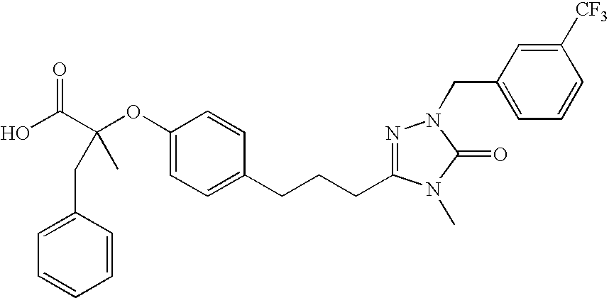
C(C(O)=O)(OC1=CC=C(CCCC2=NN(CC3=CC=CC([CF3])=C3)C(=O)N2C)C=C1)(CC1=CC=CC=C1)C
